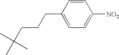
C1(CCCC(C)(C)C)=CC=C([NO2])C=C1
